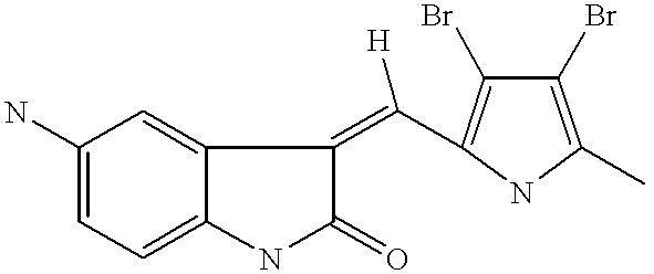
C1(N)=CC=C2C(=C1)C(=C([H])C1=C(Br)C(Br)=C(C)N1)C(=O)N2
